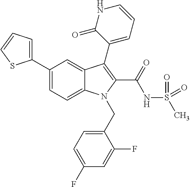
C12=CC=C(C3=CC=CS3)C=C1C(C1=CC=CNC1=O)=C(C(=O)NS(C)(=O)=O)N2CC1=CC=C(F)C=C1F
